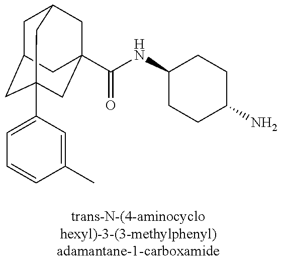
C1C2CC3(C4=CC=CC(C)=C4)CC(C(=O)NC4CCC(N)CC4)(CC1C3)C2
